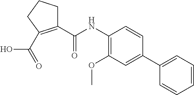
C1(C(NC2=C(OC)C=C(C3=CC=CC=C3)C=C2)=O)=C(C(=O)O)CCC1
